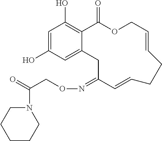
C1=C(O)C=C2C(=C1O)C(=O)OCC=CCCC=CC(=NOCC(=O)N1CCCCC1)C2
